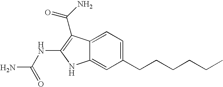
C1(CCCCCC)=CC=C2C(=C1)NC(NC(N)=O)=C2C(N)=O
